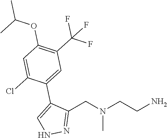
C1(CN(CCN)C)=NNC=C1C1=CC(C(F)(F)F)=C(OC(C)C)C=C1Cl
